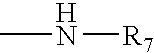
CN[R7]
